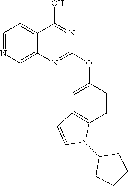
C12=C(C=CC(OC3=NC4=CN=CC=C4C(O)=N3)=C1)N(C1CCCC1)C=C2
